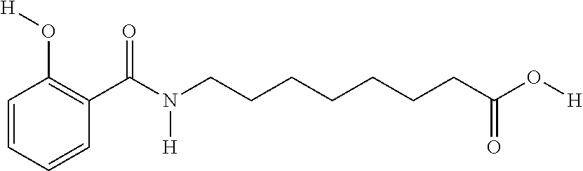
C1(C(N(CCCCCCCC(O[H])=O)[H])=O)=C(O[H])C=CC=C1
